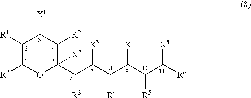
C1([R1])C([R*])OC([X2])(C(C(C(C(C(C([R6])[X5])[R5])[X4])[R4])[X3])[R3])C([R2])C1[X1]
